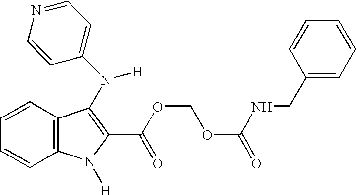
C1=CC2=C(C=C1)C(N(C1=CC=NC=C1)[H])=C(C(OCOC(NCC1=CC=CC=C1)=O)=O)N2[H]
